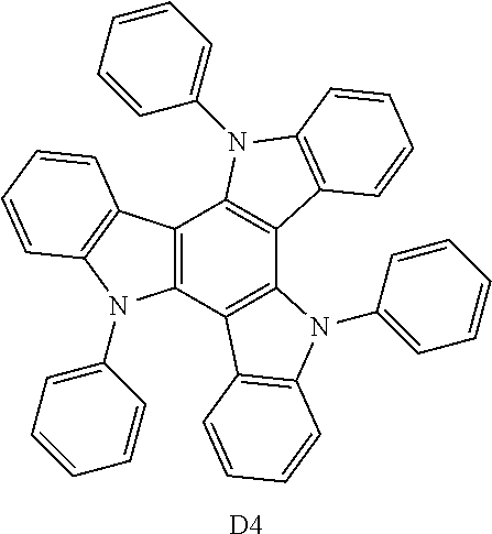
C12=C(C3=C(C4=C1N(C1=CC=CC=C1)C1=C4C=CC=C1)N(C1=CC=CC=C1)C1=C3C=CC=C1)N(C1=CC=CC=C1)C1=C2C=CC=C1.[D4]
